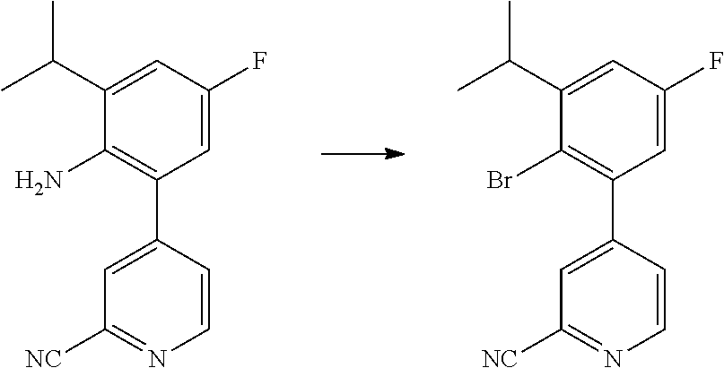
C1(C2=C(N)C(C(C)C)=CC(F)=C2)=CC([NC])=NC=C1.C1(C2=C(Br)C(C(C)C)=CC(F)=C2)=CC([NC])=NC=C1
